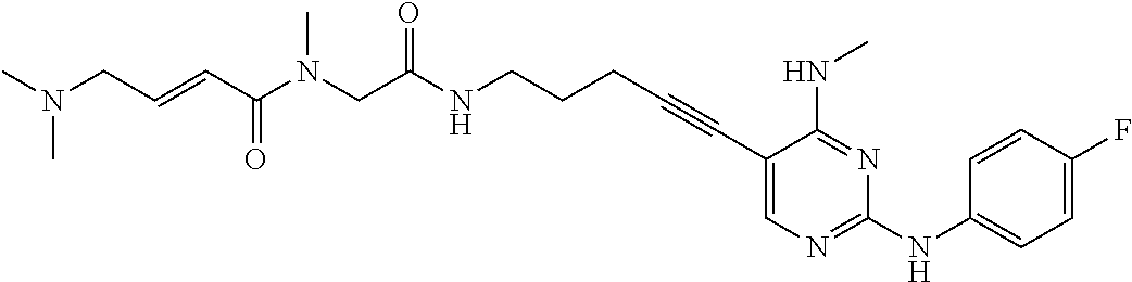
C(C(NCCCC#CC1=CN=C(NC2=CC=C(F)C=C2)N=C1NC)=O)N(C(C=CCN(C)C)=O)C
